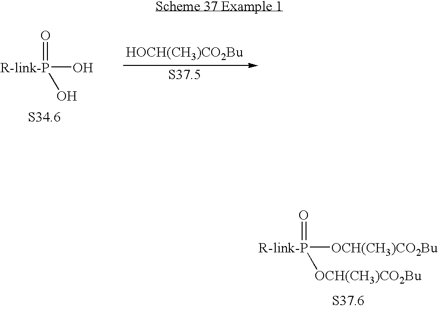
[HOCH(CH3)CO2Bu].[R-link-P](=O)(O)O.[R-link-P](=O)([OCH(CH3)CO2Bu])[OCH(CH3)CO2Bu]
